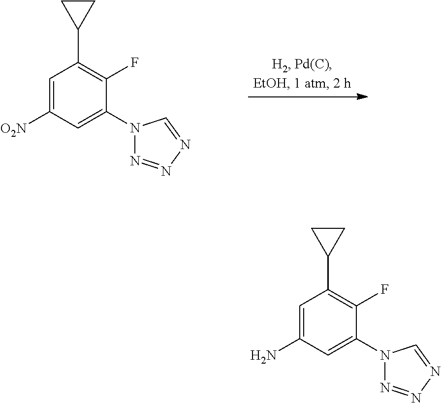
C1=C([O2N])C=C(N2N=NN=C2)C(F)=C1C1CC1.C1=C(N)C=C(N2N=NN=C2)C(F)=C1C1CC1
